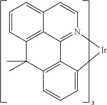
C1=C2C3=C(C=C1)C(C)(C)C1=C4C3=N(C=CC4=CC=C1)[Ir]2
